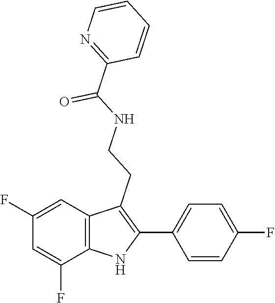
C1=CN=C(C(NCCC2=C(C3=CC=C(F)C=C3)NC3=C2C=C(F)C=C3F)=O)C=C1
